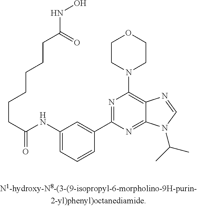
C1(NC(=O)CCCCCCC(=O)NO)=CC=CC(C2=NC(N3CCOCC3)=C3C(=N2)N(C(C)C)C=N3)=C1
